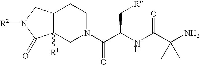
[R2]N1CC2C([R1])(C1=O)CN(C(C(NC(C(N)(C)C)=O)C[R])=O)CC2
